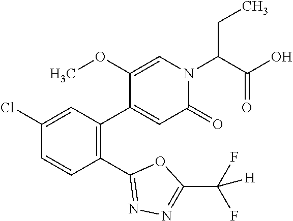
C1(Cl)=CC(C2=CC(=O)N(C(C(O)=O)CC)C=C2OC)=C(C2=NN=C(C(F)(F)[H])O2)C=C1
